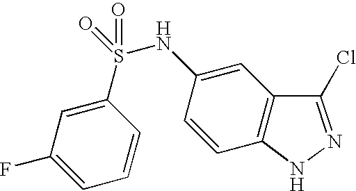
C1(S(NC2=CC3=C(C=C2)NN=C3Cl)(=O)=O)=CC(F)=CC=C1
